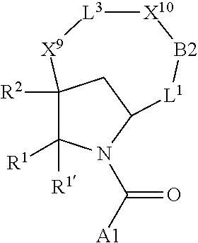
C1([R1])([R1])N(C([A1])=O)C2CC1([R2])[X9][L3][X10][B2][L1]2
